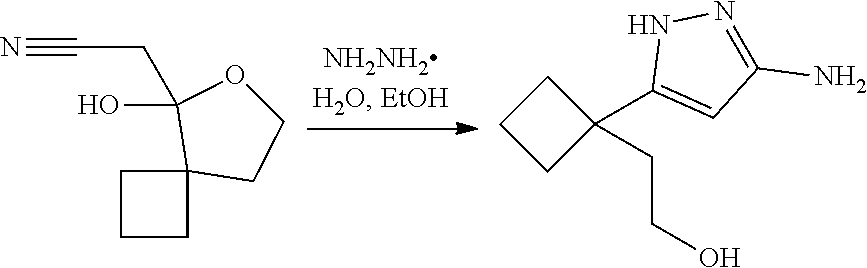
C1OC(O)(CC#N)C2(C1)CCC2.C1CC(C2=CC(N)=NN2)(CCO)C1
